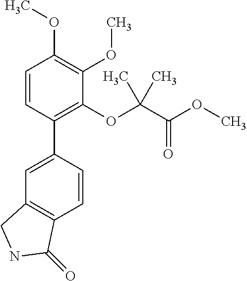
C1=C(C2=C(OC(C(OC)=O)(C)C)C(OC)=C(OC)C=C2)C=CC2=C1CNC2=O
